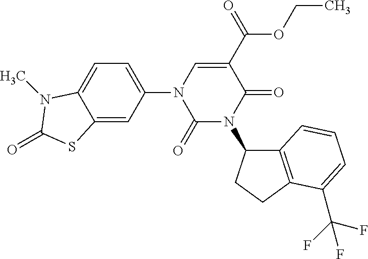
C12=CC(N3C(=O)N(C4C5=C(CC4)C(C(F)(F)F)=CC=C5)C(=O)C(C(OCC)=O)=C3)=CC=C1N(C)C(=O)S2
